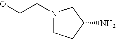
N1(CCO)CCC(N)C1
